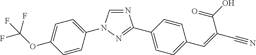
N1=CN(C2=CC=C(OC(F)(F)F)C=C2)N=C1C1=CC=C(C=C(C#N)C(O)=O)C=C1
